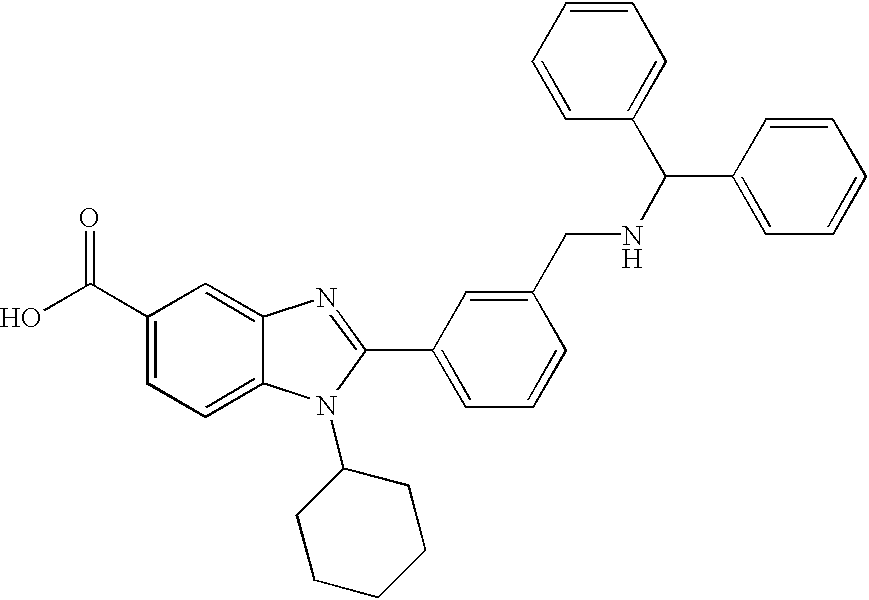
OC(C1=CC=C2C(=C1)N=C(C1=CC=CC(CNC(C3=CC=CC=C3)C3=CC=CC=C3)=C1)N2C1CCCCC1)=O
